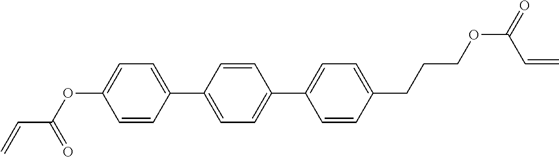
C1=CC(C2=CC=C(C3=CC=C(CCCOC(=O)C=C)C=C3)C=C2)=CC=C1OC(=O)C=C
